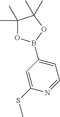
C1=C(SC)N=CC=C1B1OC(C)(C)C(C)(C)O1
